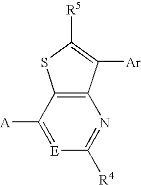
C12=C(C([A])=[E]C([R4])=N1)SC([R5])=C2[Ar]
